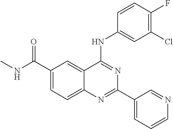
N(C1=NC(C2=CC=CN=C2)=NC2=CC=C(C(NC)=O)C=C12)C1=CC(Cl)=C(F)C=C1
